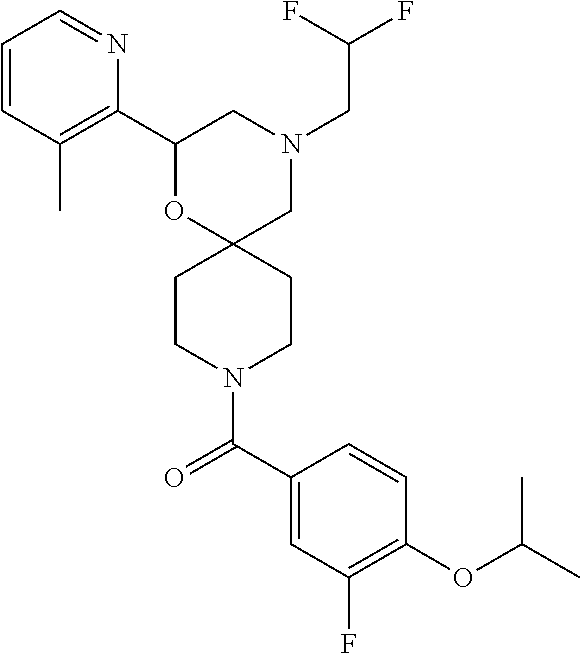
N1(CC(F)F)CC2(OC(C3=C(C)C=CC=N3)C1)CCN(C(C1=CC(F)=C(OC(C)C)C=C1)=O)CC2
